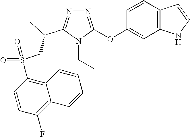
N1=C(OC2=CC3=C(C=C2)C=CN3)N(CC)C(C(C)CS(C2=C3C(=C(F)C=C2)C=CC=C3)(=O)=O)=N1
